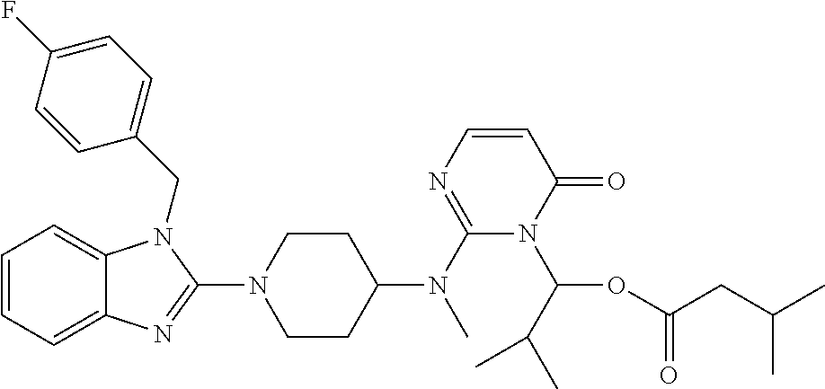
C1=CC=C2C(=C1)N(CC1=CC=C(F)C=C1)C(N1CCC(N(C3=NC=CC(=O)N3C(OC(CC(C)C)=O)C(C)C)C)CC1)=N2
